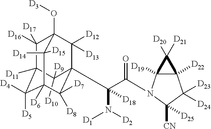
C1([D16])([D17])C2([D11])C([D5])([D4])C3([D6])C([D14])([D15])C1(O[D3])C([D12])([D13])C(C(N([D1])[D2])(C(=O)N1C4([D19])C([D22])(C([D23])([D24])C1([D25])[CN])C4([D20])[D21])[D18])(C2([D9])[D10])C3([D8])[D7]
